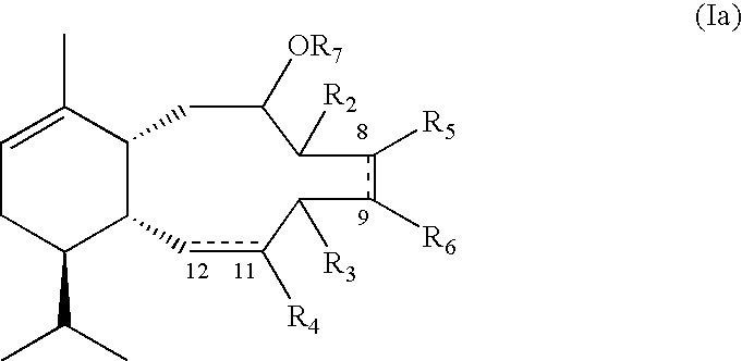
C1=C(C)C2C(C(C(C)C)C1)cc([R4])C([R3])c([R6])c([R5])C([R2])C([OR7])C2
